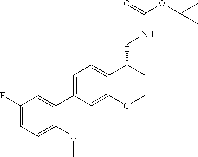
C1(C2=CC=C3C(=C2)OCCC3CNC(OC(C)(C)C)=O)=CC(F)=CC=C1OC
